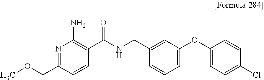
N1=C(COC)C=CC(C(NCC2=CC(OC3=CC=C(Cl)C=C3)=CC=C2)=O)=C1N
